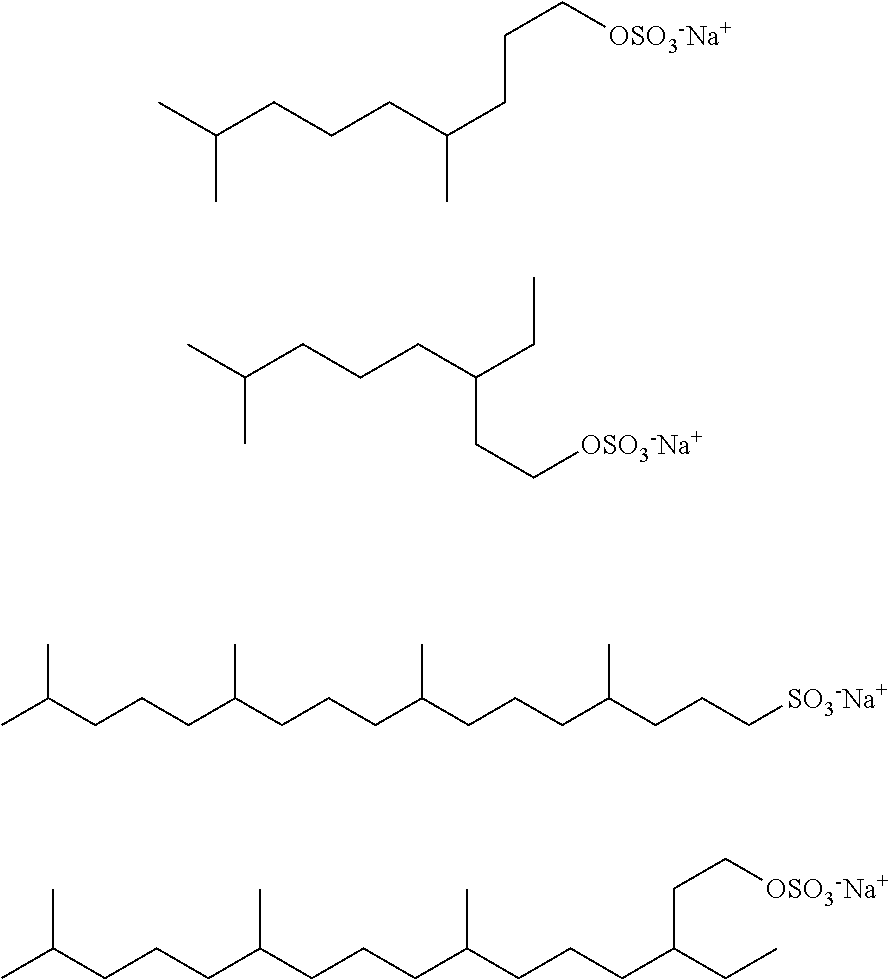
CC(CCCC(C)CCC[OSO3-Na+])C.CC(CCCC(CC[OSO3-Na+])CC)C.CC(CCCC(C)CCCC(C)CCCC(C)CCC[SO3-Na+])C.CC(CCCC(C)CCCC(C)CCCC(CC)CC[OSO3-Na+])C
